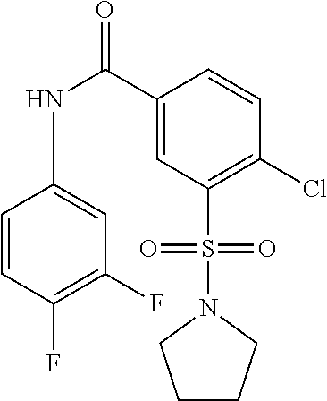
C1=CC(F)=C(F)C=C1NC(=O)C1=CC(S(N2CCCC2)(=O)=O)=C(Cl)C=C1
